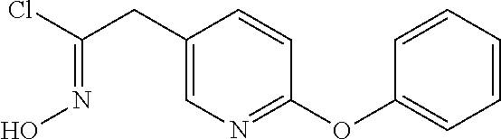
C(CC1=CN=C(OC2=CC=CC=C2)C=C1)(Cl)=NO
